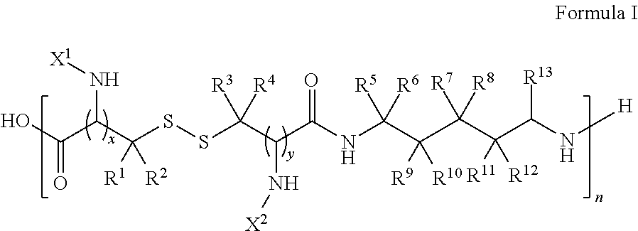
OC(C(C(SSC(C(C(NC(C(C(C(C([R13])N[H])([R11])[R12])([R7])[R8])([R9])[R10])([R5])[R6])=O)N[X2])([R3])[R4])([R1])[R2])N[X1])=O
